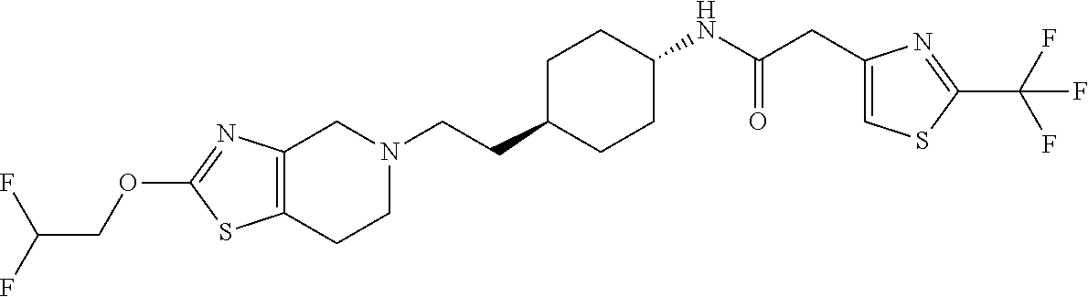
C12=C(CCN(CCC3CCC(NC(CC4=CSC(C(F)(F)F)=N4)=O)CC3)C1)SC(OCC(F)F)=N2
